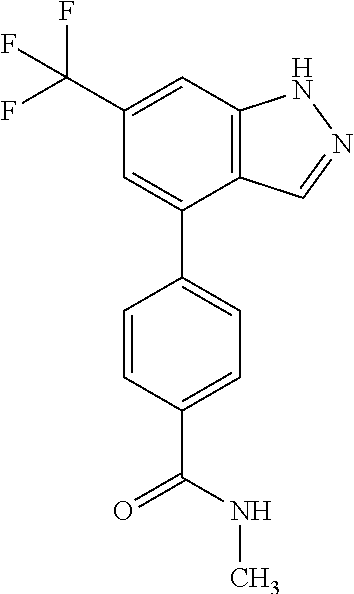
C12=C(C=C(C(F)(F)F)C=C1C1=CC=C(C(NC)=O)C=C1)NN=C2
